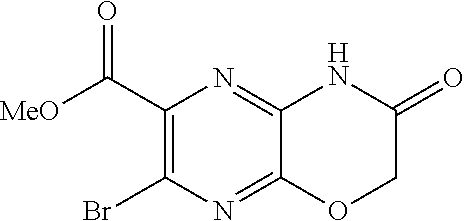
C1(C([MeO])=O)=C(Br)N=C2C(=N1)NC(=O)CO2
